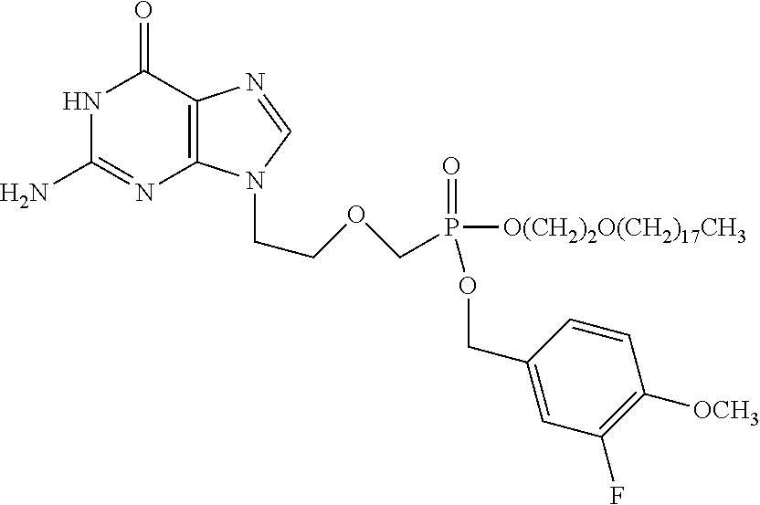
C1(N)=NC2=C(C(=O)N1)N=CN2CCOCP(=O)([O(CH2)2O(CH2)17CH3])OCC1=CC(F)=C([OCH3])C=C1
